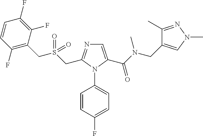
C1=C(C(N(CC2=CN(C)N=C2C)C)=O)N(C2=CC=C(F)C=C2)C(CS(CC2=C(F)C=CC(F)=C2F)(=O)=O)=N1
